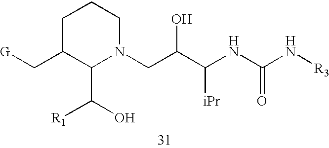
C1C(C[G])C(C(O)[R1])N(CC(C(NC(N[R3])=O)[iPr])O)CC1
